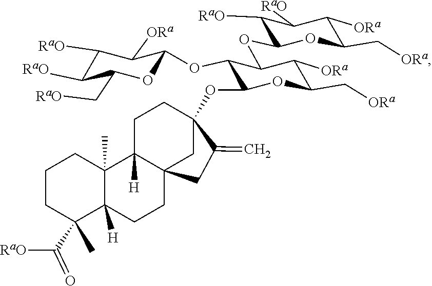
C1(C[RaO])C([RaO])C([RaO])C([ORa])C(OC2C(OC3C([RaO])C([RaO])C([ORa])C(C[ORa])O3)C([ORa])C(C[ORa])OC2OC23CCC4([H])C5(C)CCCC(C)(C(=O)[RaO])C5([H])CCC4(CC2=C)C3)O1
